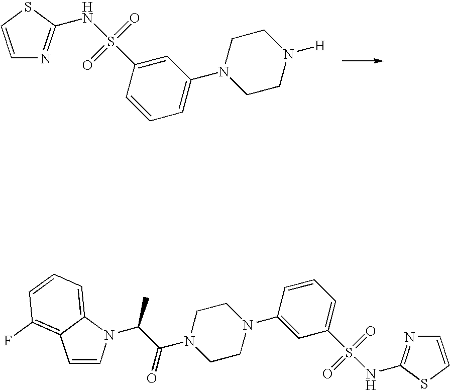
C1=CSC(NS(C2=CC(N3CCN([H])CC3)=CC=C2)(=O)=O)=N1.C1=CSC(NS(C2=CC=CC(N3CCN(C(C(C)N4C=CC5=C(F)C=CC=C45)=O)CC3)=C2)(=O)=O)=N1
